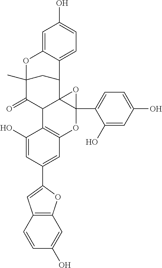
C12(C3=CC=C(O)C=C3O)C3(C(C4=C(O1)C=C(C1=CC5=C(O1)C=C(O)C=C5)C=C4O)C(=O)C1(C)OC4=CC(O)=CC=C4C3C1)O2
